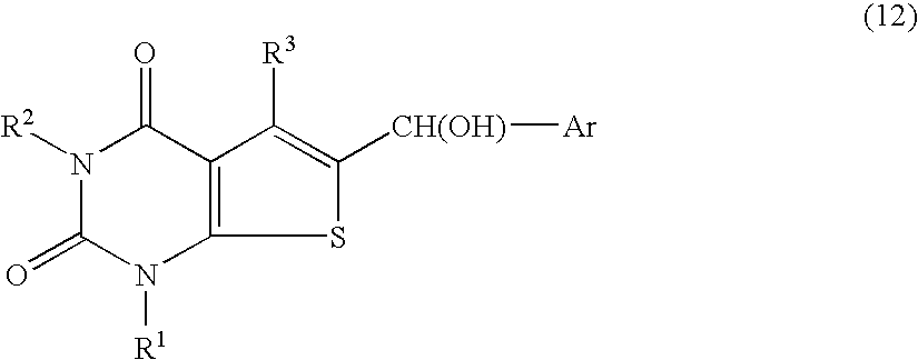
N1([R2])C(=O)N([R1])C2=C(C1=O)C([R3])=C([CH(OH)][Ar])S2
